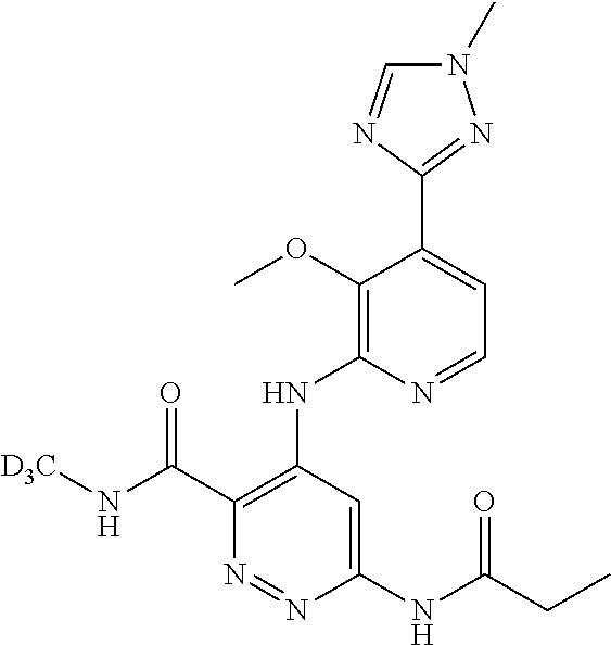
C1(NC(CC)=O)=CC(NC2=C(OC)C(C3=NN(C)C=N3)=CC=N2)=C(C(N[D3C])=O)N=N1
